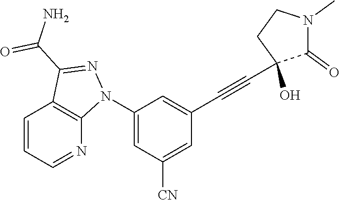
C1(N2C3=C(C=CC=N3)C(C(=O)N)=N2)=CC([CN])=CC(C#CC2(O)C(=O)N(C)CC2)=C1
